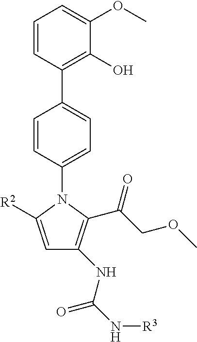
C1=C([R2])N(C2=CC=C(C3=C(O)C(OC)=CC=C3)C=C2)C(C(COC)=O)=C1NC(N[R3])=O
